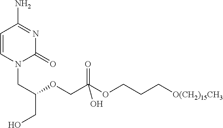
C1=CN(CC(CO)OCC(OCCC[O(CH2)15CH3])(=O)O)C(=O)N=C1N
